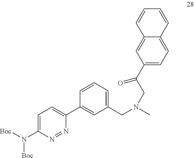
C12=CC(C(CN(CC3=CC=CC(C4=CC=C(N([Boc])[Boc])N=N4)=C3)C)=O)=CC=C1C=CC=C2
